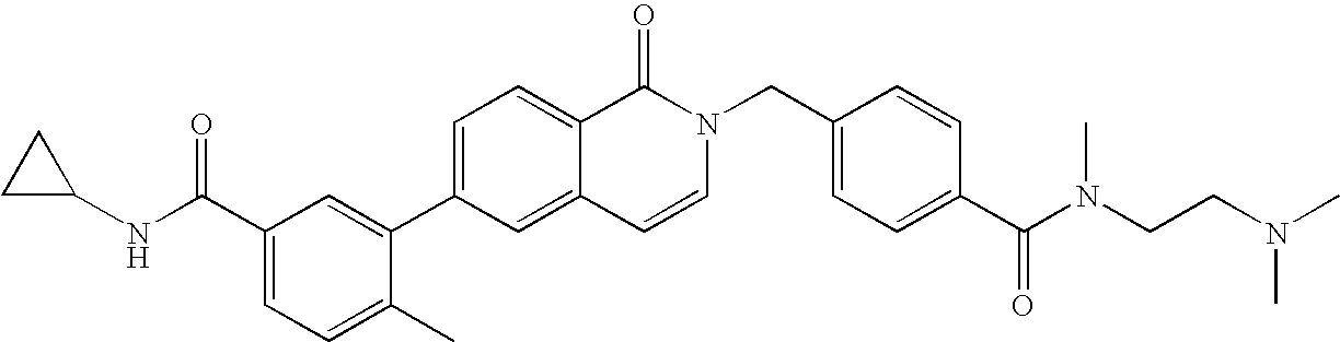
C1=C2C(=CC(C3=CC(C(NC4CC4)=O)=CC=C3C)=C1)C=CN(CC1=CC=C(C(=O)N(C)CCN(C)C)C=C1)C2=O
